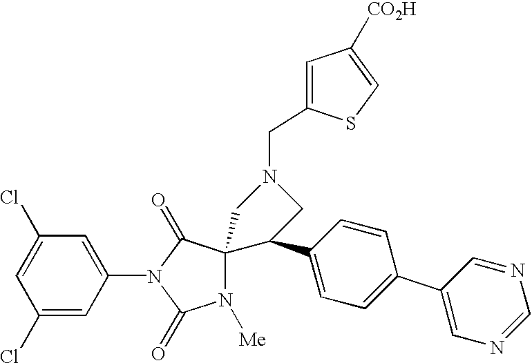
C1(Cl)=CC(N2C(=O)N([Me])C3(C2=O)C(C2=CC=C(C4=CN=CN=C4)C=C2)CN(CC2=CC([CO2H])=CS2)C3)=CC(Cl)=C1
